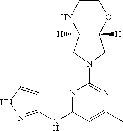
C12([H])C([H])(CN(C3=NC(C)=CC(NC4=NNC=C4)=N3)C1)NCCO2
